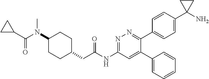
CN(C(C1CC1)=O)C1CCC(CC(=O)NC2=NN=C(C3=CC=C(C4(N)CC4)C=C3)C(C3=CC=CC=C3)=C2)CC1
